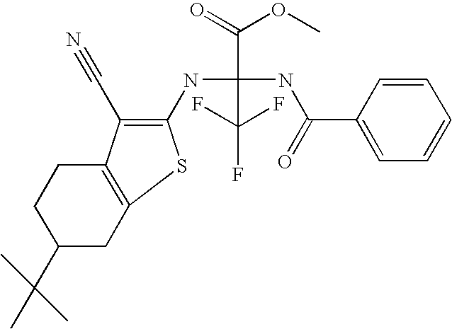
C1(NC(C(OC)=O)(NC(=O)C2=CC=CC=C2)C(F)(F)F)=C(C#N)C2=C(S1)CC(C(C)(C)C)CC2
